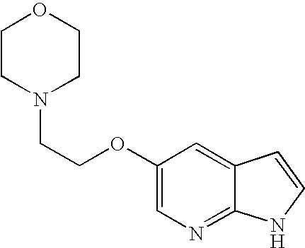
C1CN(CCOC2=CN=C3C(=C2)C=CN3)CCO1
